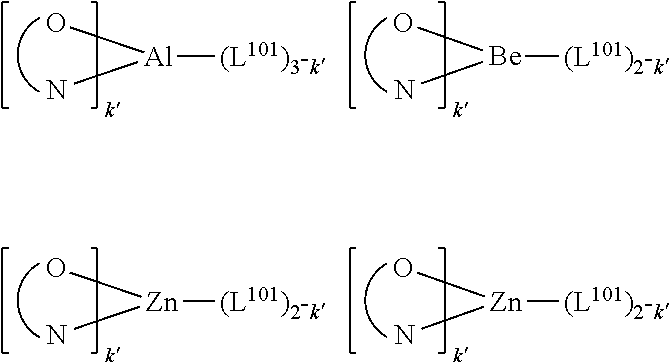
O[Al](N)[(L101)3-k].O[Be](N)[(L101)2-k].O[Zn](N)[(L101)2-k].O[Zn](N)[(L101)2-k]
